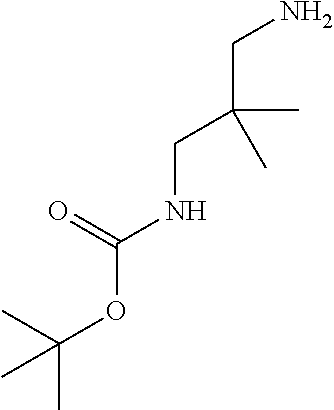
NCC(CNC(OC(C)(C)C)=O)(C)C
